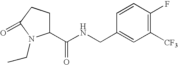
C1(C(NCC2=CC([CF3])=C(F)C=C2)=O)CCC(=O)N1CC
